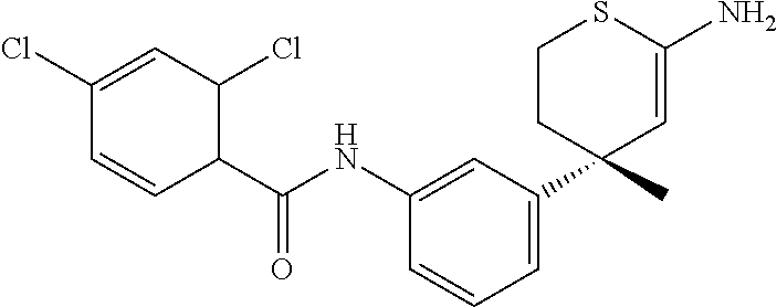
C1(Cl)=CC(Cl)C(C(NC2=CC(C3(C)C=C(N)SCC3)=CC=C2)=O)C=C1
